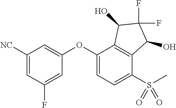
C1([NC])=CC(F)=CC(OC2=CC=C(S(C)(=O)=O)C3=C2C(O)C(F)(F)C3O)=C1
